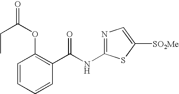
C1=CC=CC(C(NC2=NC=C([SO2Me])S2)=O)=C1OC(=O)CC
